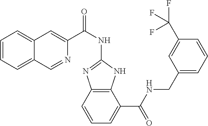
C1=CC=C2C(=C1)C=C(C(NC1=NC3=C(N1)C(C(NCC1=CC=CC(C(F)(F)F)=C1)=O)=CC=C3)=O)N=C2
